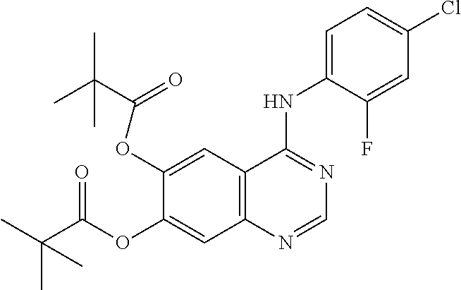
C1=C(OC(=O)C(C)(C)C)C(OC(C(C)(C)C)=O)=CC2=C1C(NC1=CC=C(Cl)C=C1F)=NC=N2
